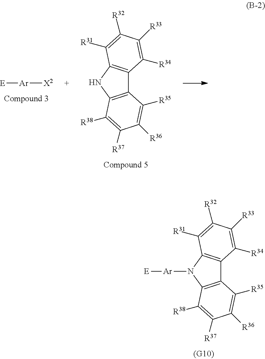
[E][Ar][X2].N1C2=C(C3=C1C([R31])=C([R32])C([R33])=C3[R34])C([R35])=C([R36])C([R37])=C2[R38].N1([Ar][E])C2=C(C3=C1C([R31])=C([R32])C([R33])=C3[R34])C([R35])=C([R36])C([R37])=C2[R38]
